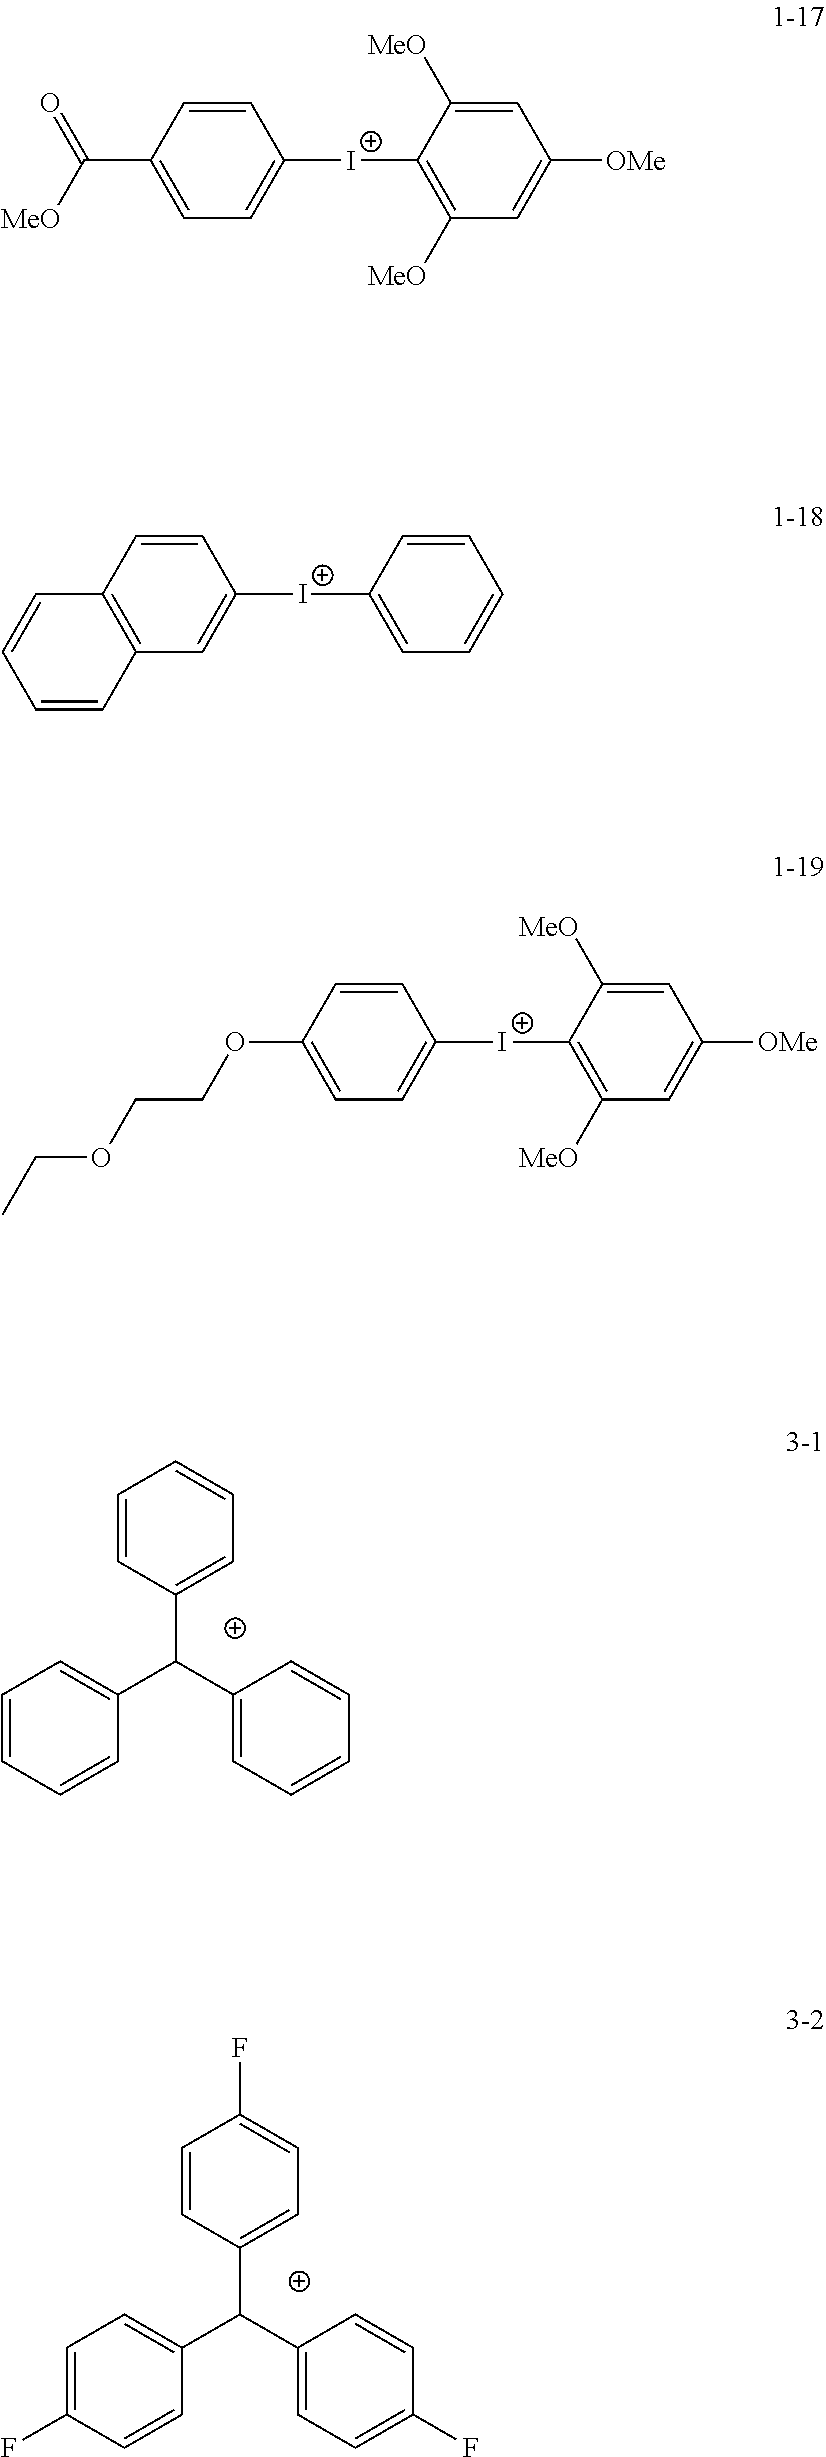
C1=CC=CC(C(C2=CC=CC=C2)C2=CC=CC=C2)=C1.C1=C(F)C=CC(C(C2=CC=C(F)C=C2)C2=CC=C(F)C=C2)=C1.C1([MeO])=C([I+]C2=CC=C(C([MeO])=O)C=C2)C([MeO])=CC([OMe])=C1.C1=C([I+]C2=CC3=C(C=C2)C=CC=C3)C=CC=C1.C1([MeO])=C([I+]C2=CC=C(OCCOCC)C=C2)C([MeO])=CC([OMe])=C1
